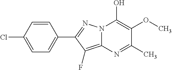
C12=C(F)C(C3=CC=C(Cl)C=C3)=NN1C(O)=C(OC)C(C)=N2
